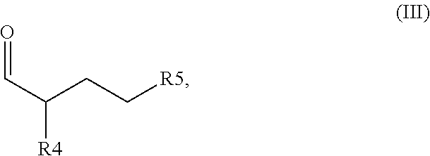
C(C(CC[R5])[R4])=O
